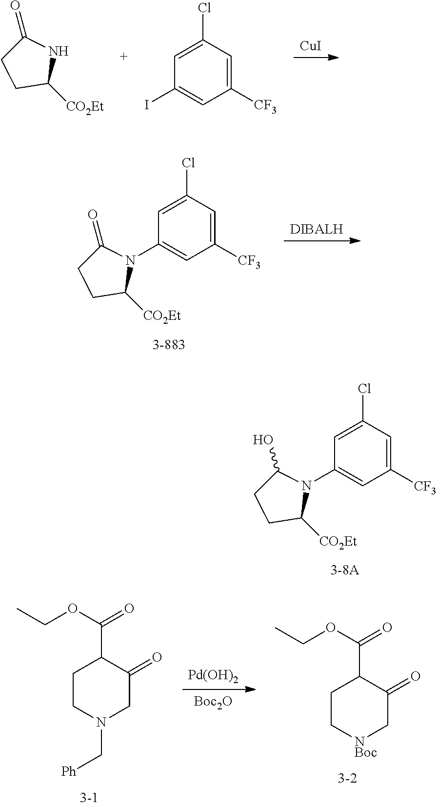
[CuI].C1([CO2Et])NC(=O)CC1.C1(I)=CC([CF3])=CC(Cl)=C1.[DIBALH].C1(N2C([CO2Et])CCC2=O)=CC([CF3])=CC(Cl)=C1.C1(N2C([CO2Et])CCC2O)=CC([CF3])=CC(Cl)=C1.[Pd(OH)2].[Boc2O].C1CN(C[Ph])CC(=O)C1C(OCC)=O.C1C[NBoc]CC(=O)C1C(OCC)=O
